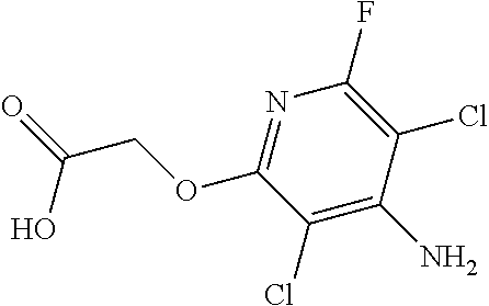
N1=C(OCC(O)=O)C(Cl)=C(N)C(Cl)=C1F
